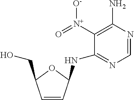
C1=NC(N)=C([N+](=O)[O-])C(NC2C=CC(CO)O2)=N1
